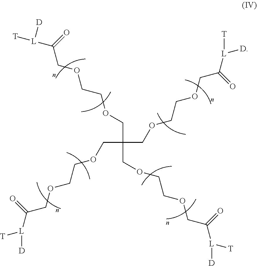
C(COCCOCC([L]([T])[D])=O)(COCCOCC([L]([T])[D])=O)(COCCOCC([L]([T])[D])=O)COCCOCC([L]([D])[T])=O
